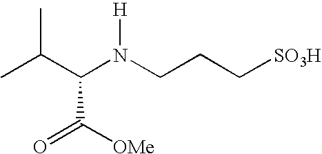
CC(C)C(N(CCC[SO3H])[H])C([OMe])=O
